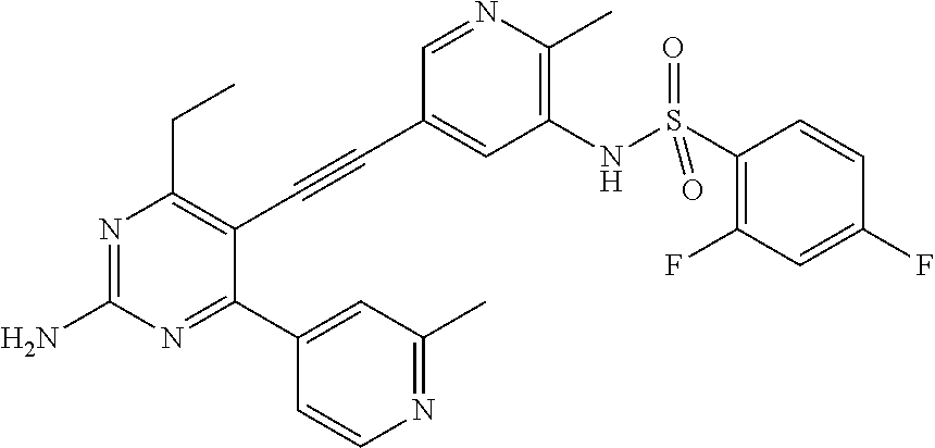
N1=C(N)N=C(C2=CC(C)=NC=C2)C(C#CC2=CC(NS(C3=C(F)C=C(F)C=C3)(=O)=O)=C(C)N=C2)=C1CC
